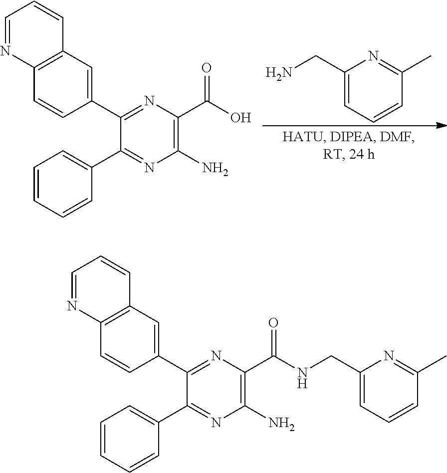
C1(C2=CC3=C(C=C2)N=CC=C3)=NC(C(NCC2=CC=CC(C)=N2)=O)=C(N)N=C1C1=CC=CC=C1.C1(C2=CC3=C(C=C2)N=CC=C3)=NC(C(O)=O)=C(N)N=C1C1=CC=CC=C1.C1(CN)=CC=CC(C)=N1
